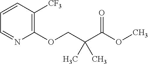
C1=CC([CF3])=C(OCC(C(OC)=O)(C)C)N=C1
